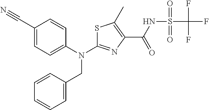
S1C(N(C2=CC=C(C#N)C=C2)CC2=CC=CC=C2)=NC(C(NS(C(F)(F)F)(=O)=O)=O)=C1C
